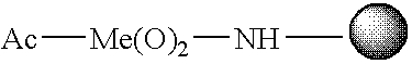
[Ac][Me(O)2]NC
